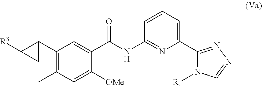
C1(C2CC2[R3])=C(C)C=C([OMe])C(C(NC2=NC(C3=NN=CN3[R4])=CC=C2)=O)=C1
